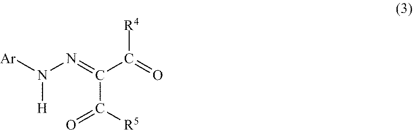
[Ar]N(N=C(C(=O)[R4])C([R5])=O)[H]
